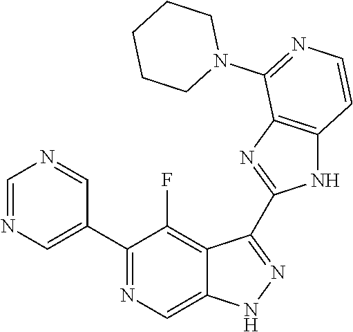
C1=NC=C(C2=NC=C3C(=C2F)C(C2=NC4=C(N2)C=CN=C4N2CCCCC2)=NN3)C=N1
